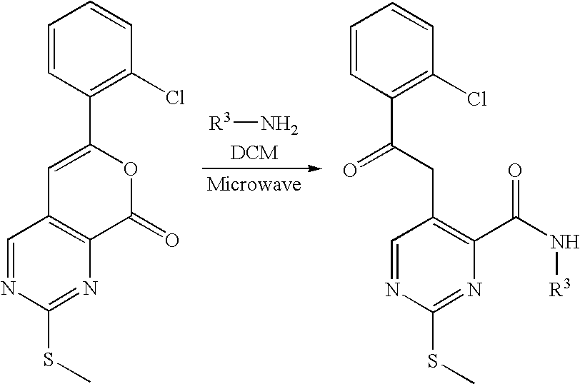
N[R3].C1=CC(C2=CC3=C(C(=O)O2)N=C(SC)N=C3)=C(Cl)C=C1.C1=CC(C(CC2=C(C(N[R3])=O)N=C(SC)N=C2)=O)=C(Cl)C=C1
